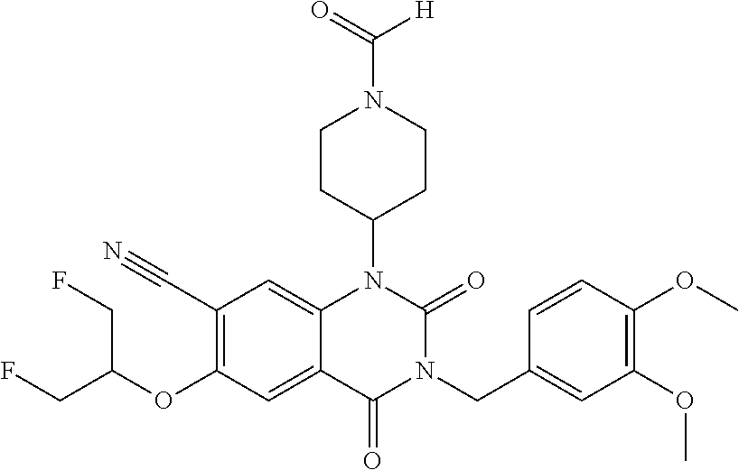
C12=CC(C#N)=C(OC(CF)CF)C=C1C(=O)N(CC1=CC(OC)=C(OC)C=C1)C(=O)N2C1CCN(C(=O)[H])CC1
